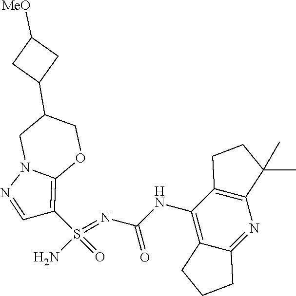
C(NC1=C2C(=NC3=C1CCC3(C)C)CCC2)(N=S(N)(=O)C1=C2N(N=C1)CC(C1CC([MeO])C1)CO2)=O
